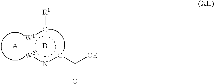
[W1](:[W2]ncC([OE])=O)c[R1].B.[A]
